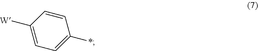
C1([W])=CC=C(*)C=C1
